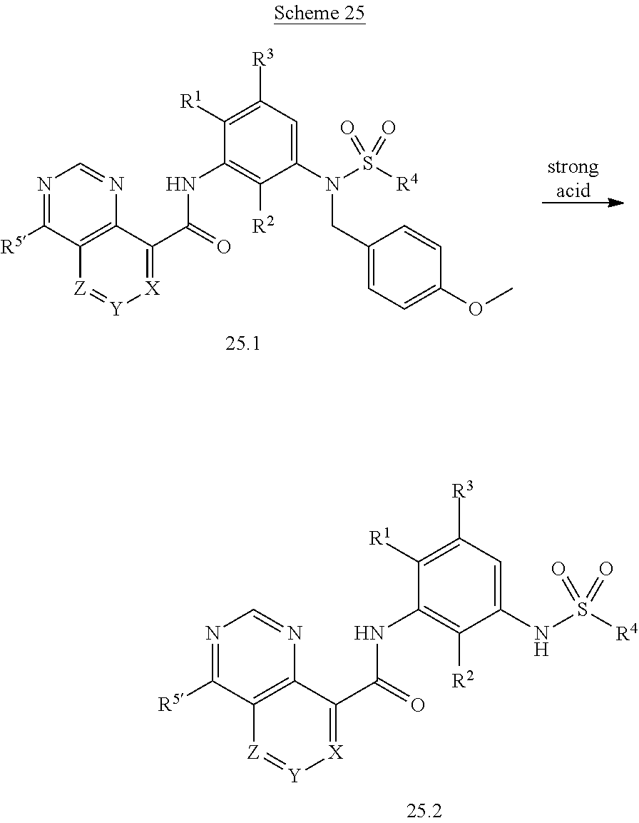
[strongacid].C12=C(C(C(=O)NC3=C([R2])C(N(S([R4])(=O)=O)CC4=CC=C(OC)C=C4)=CC([R3])=C3[R1])=[X][Y]=[Z]1)N=CN=C2[R5].C12=C(C(C(=O)NC3=C([R2])C(NS([R4])(=O)=O)=CC([R3])=C3[R1])=[X][Y]=[Z]1)N=CN=C2[R5]
